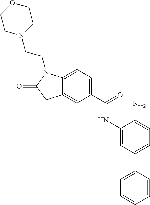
C12=CC(C(=O)NC3=CC(C4=CC=CC=C4)=CC=C3N)=CC=C1N(CCN1CCOCC1)C(=O)C2
